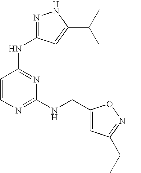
C1=CN=C(NCC2=CC(C(C)C)=NO2)N=C1NC1=NNC(C(C)C)=C1
